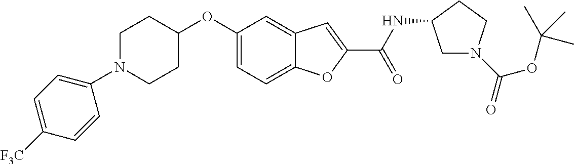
C1=C2C(=CC(OC3CCN(C4=CC=C([F3C])C=C4)CC3)=C1)C=C(C(=O)NC1CN(C(=O)OC(C)(C)C)CC1)O2
